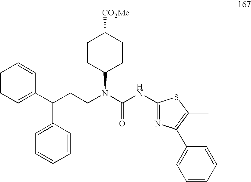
C1=CC=C(C(C2=CC=CC=C2)CCN(C(NC2=NC(C3=CC=CC=C3)=C(C)S2)=O)C2CCC([CO2Me])CC2)C=C1
